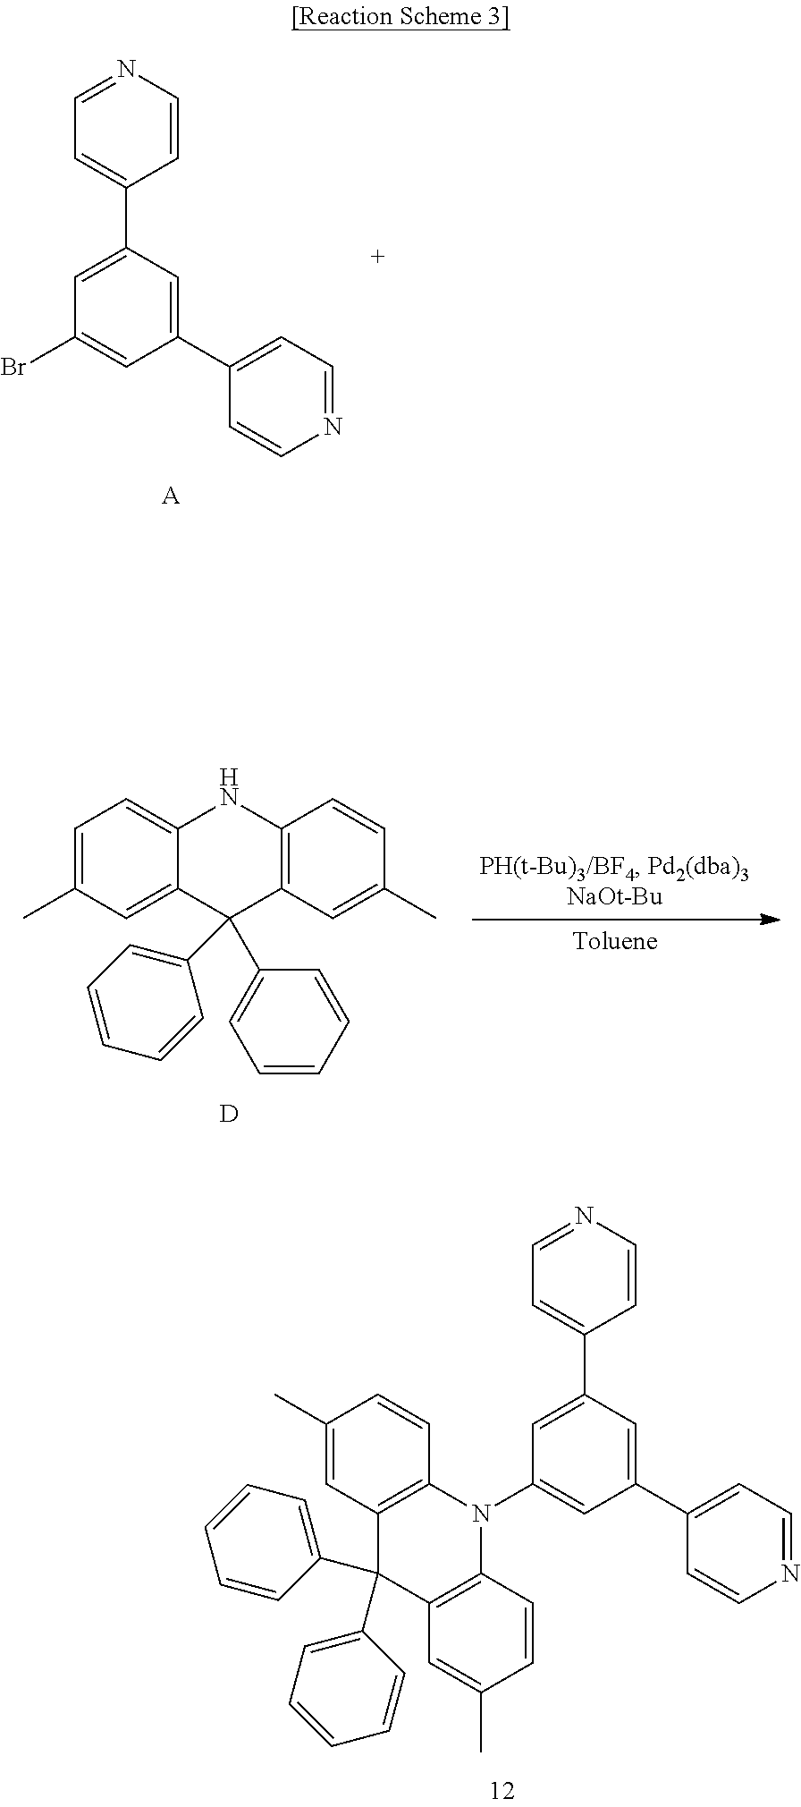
C1(C)=CC2=C(C=C1)N(C1=CC(C3=CC=NC=C3)=CC(C3=CC=NC=C3)=C1)C1=C(C2(C2=CC=CC=C2)C2=CC=CC=C2)C=C(C)C=C1.C1=CN=CC=C1C1=CC(Br)=CC(C2=CC=NC=C2)=C1.[A].C1=C(C)C=C2C(=C1)NC1=C(C2(C2=CC=CC=C2)C2=CC=CC=C2)C=C(C)C=C1.[D]
